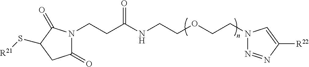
C1(=O)N(CCC(NCCOCCN2N=NC([R22])=C2)=O)C(=O)C(S[R21])C1
